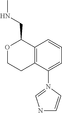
C12=C(C(N3=CNC=C3)=CC=C1)CCOC2CNC
